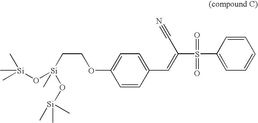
C1=CC(S(=O)(=O)C(=CC2=CC=C(OCC[Si](O[Si](C)(C)C)(C)O[Si](C)(C)C)C=C2)C#N)=CC=C1
